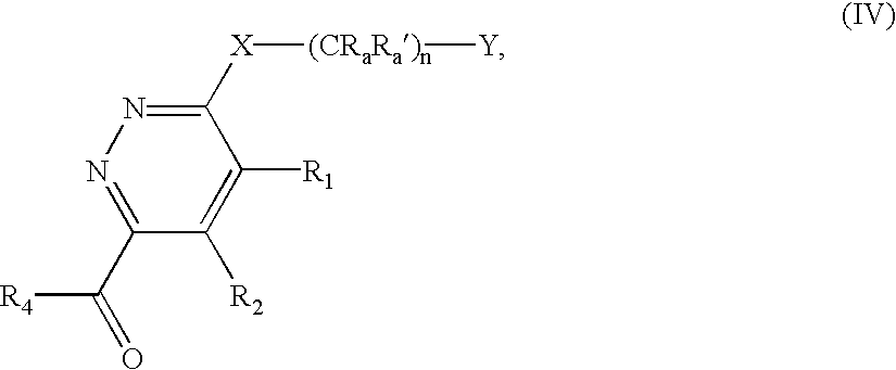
C(C1=NN=C([X][(CRaRa)n][Y])C([R1])=C1[R2])([R4])=O
